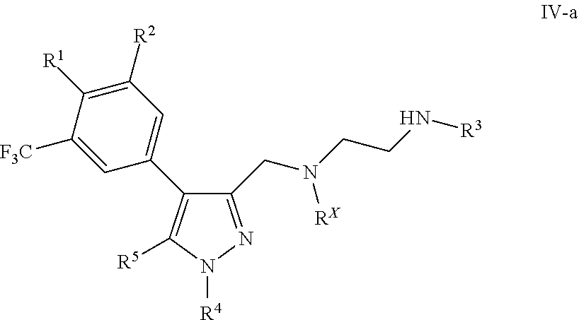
C1(CN(CCN[R3])[RX])=NN([R4])C([R5])=C1C1=CC([R2])=C([R1])C([F3C])=C1
